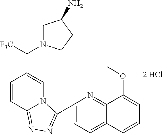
C1=C(C2=NN=C3C=CC(C([F3C])N4CC(N)CC4)=CN32)N=C2C(=C1)C=CC=C2OC
